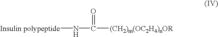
N(C([(CH2)m(OC2H4)nOR])=O)[Insulin polypeptide]
